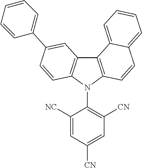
C12=C(N(C3=C([CN])C=C([CN])C=C3[NC])C3=C1C=C(C1=CC=CC=C1)C=C3)C=CC1=CC=CC=C21
